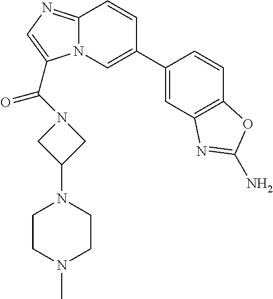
C1(C2=CN3C(=NC=C3C(=O)N3CC(N4CCN(C)CC4)C3)C=C2)=CC2=C(C=C1)OC(N)=N2
